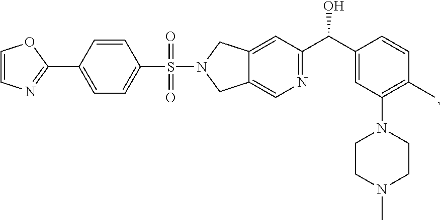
C1=COC(C2=CC=C(S(=O)(=O)N3CC4=CN=C(C(C5=CC(N6CCN(C)CC6)=C(C)C=C5)O)C=C4C3)C=C2)=N1
